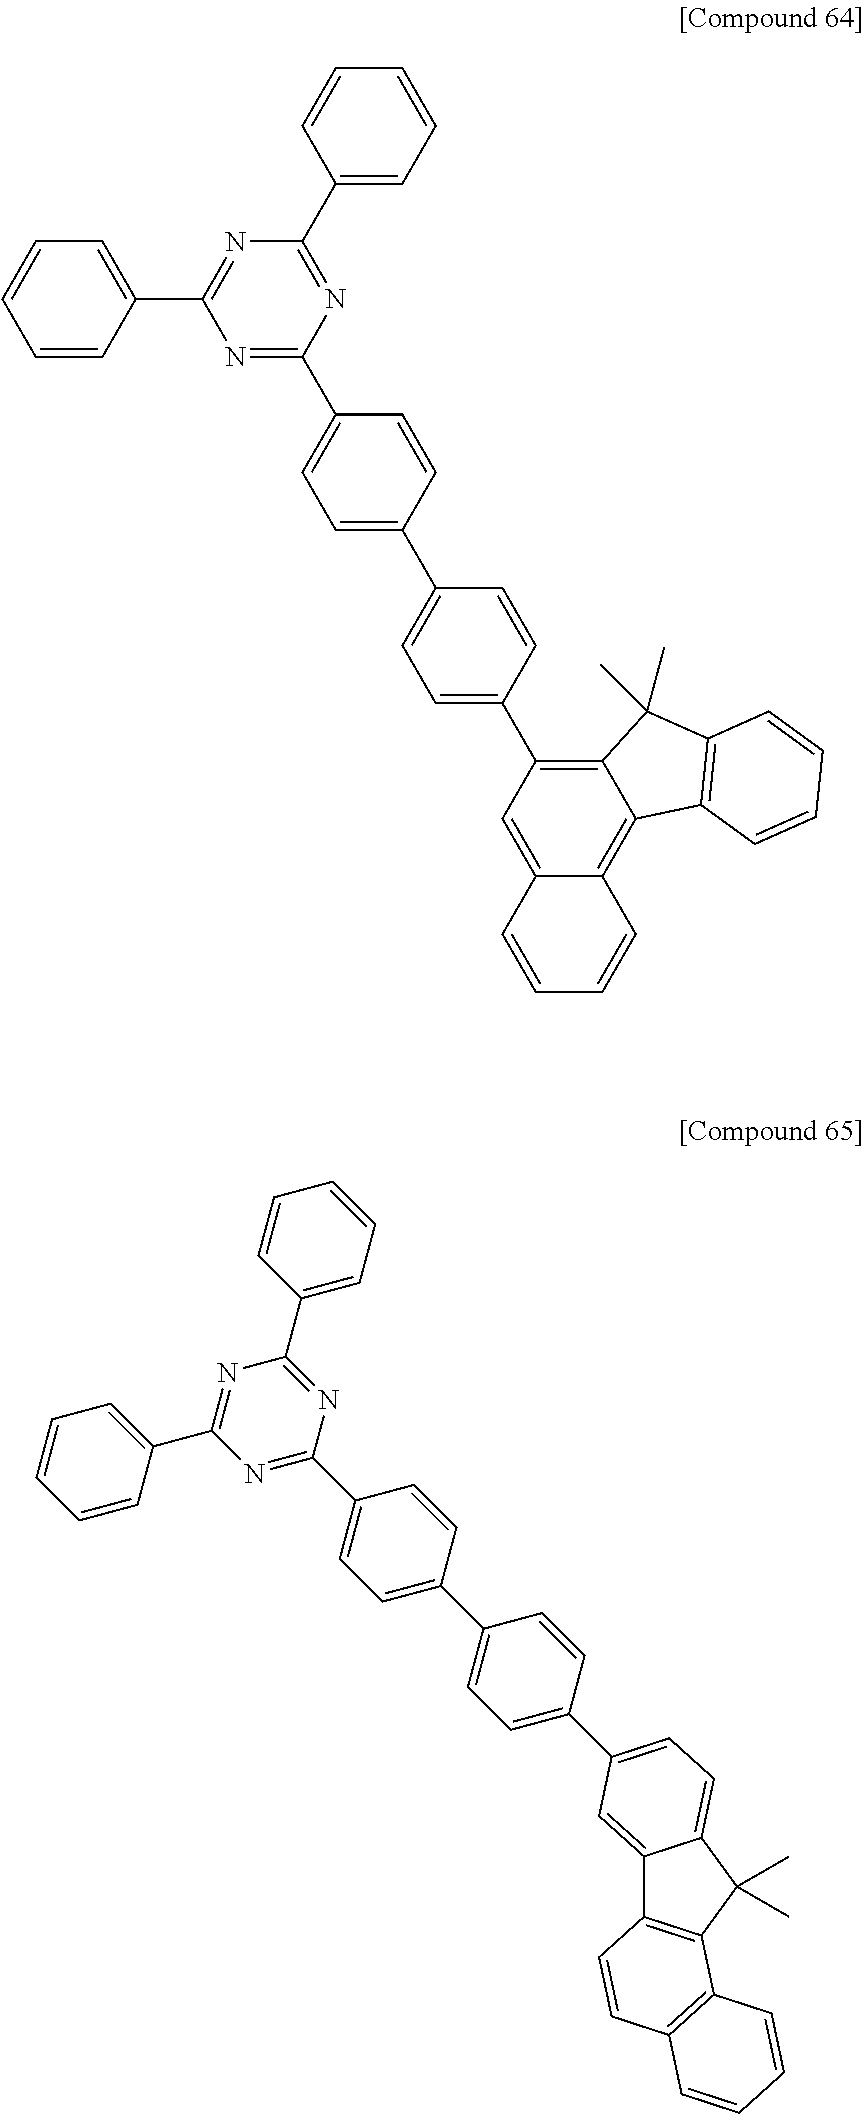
C12=C(C3=CC=C(C4=CC=C(C5=NC(C6=CC=CC=C6)=NC(C6=CC=CC=C6)=N5)C=C4)C=C3)C=C3C(=C1C1=C(C2(C)C)C=CC=C1)C=CC=C3.C1=CC=C(C2=NC(C3=CC=CC=C3)=NC(C3=CC=C(C4=CC=C(C5=CC=C6C(=C5)C5=C(C6(C)C)C6=C(C=C5)C=CC=C6)C=C4)C=C3)=N2)C=C1
